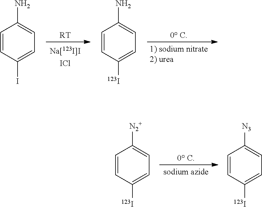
[RT].[0 C].C1=CC(I)=CC=C1N.C1=CC([123I])=CC=C1N.[0 C].C1=CC([123I])=CC=C1[N2+].C1=CC([123I])=CC=C1[N3]
